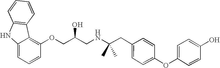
C1=CC=C2C(=C1OCC(CNC(CC1=CC=C(OC3=CC=C(O)C=C3)C=C1)(C)C)O)C1=C(N2)C=CC=C1
